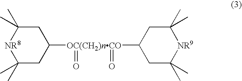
C1C(C)(C)[NR8]C(C)(C)CC1[OC(CH2)nCO](=O)(C1CC(C)(C)[NR9]C(C)(C)C1)=O
